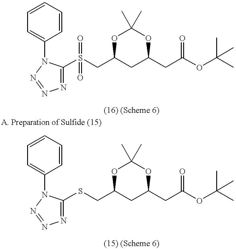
N1=C(S(CC2CC(CC(OC(C)(C)C)=O)OC(C)(C)O2)(=O)=O)N(C2=CC=CC=C2)N=N1.N1=C(SCC2CC(CC(OC(C)(C)C)=O)OC(C)(C)O2)N(C2=CC=CC=C2)N=N1
